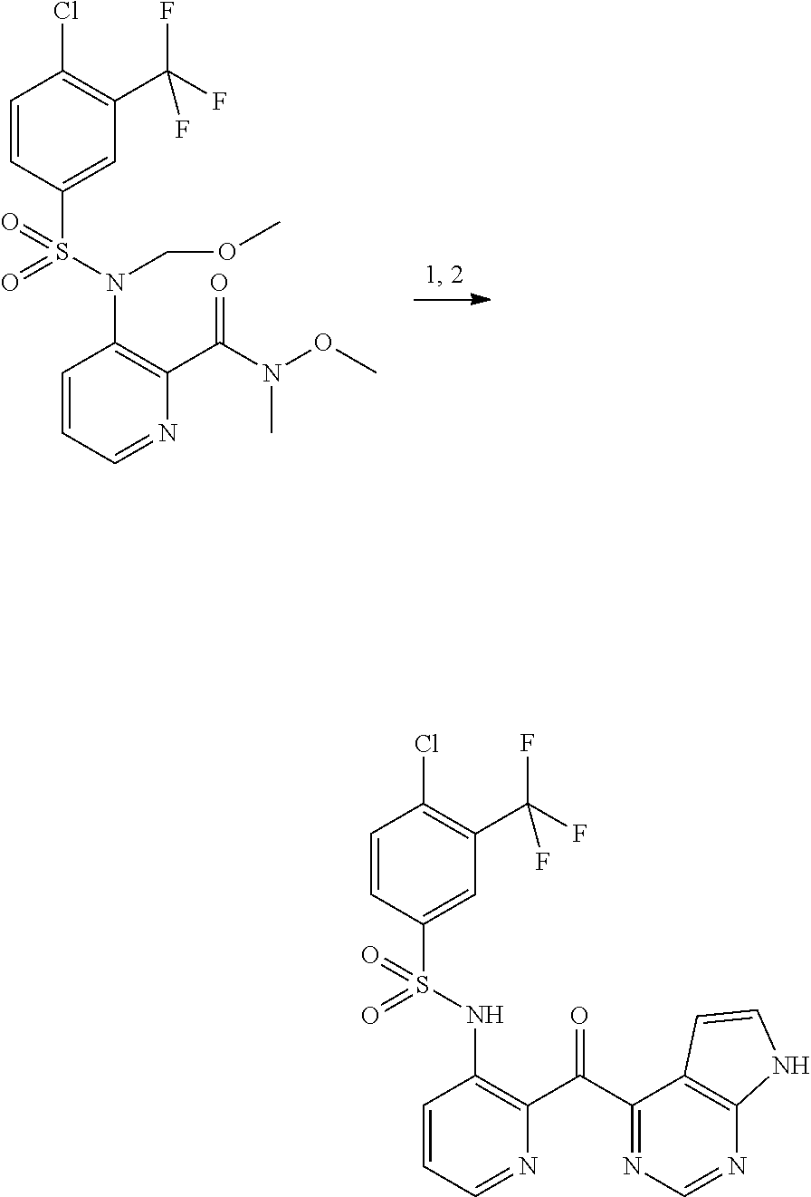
C1=CC(S(=O)(N(C2=C(C(N(OC)C)=O)N=CC=C2)COC)=O)=CC(C(F)(F)F)=C1Cl.C1=CC(S(=O)(=O)NC2=C(C(C3=NC=NC4=C3C=CN4)=O)N=CC=C2)=CC(C(F)(F)F)=C1Cl
